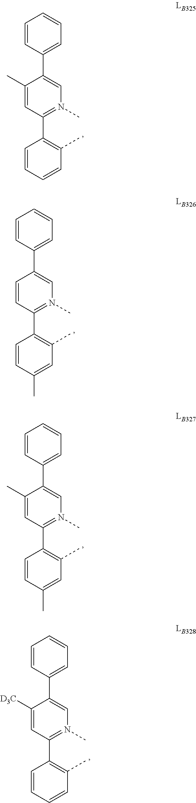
C1(C2=C(C)C=CC=C2)=N(C)C=C(C2=CC=CC=C2)C(C)=C1.C1(C2=C(C)C=C(C)C=C2)=N(C)C=C(C2=CC=CC=C2)C=C1.C1(C2=C(C)C=C(C)C=C2)=N(C)C=C(C2=CC=CC=C2)C(C)=C1.C1(C2=C(C)C=CC=C2)=N(C)C=C(C2=CC=CC=C2)C([D3C])=C1
